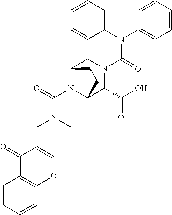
C1(N(C2=CC=CC=C2)C(=O)N2CC3N(C(=O)N(C)CC4=COC5=C(C4=O)C=CC=C5)C(C2C(O)=O)CC3)=CC=CC=C1
